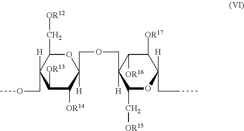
C1([OR13])C([OR14])C([H])(COCC2([H])C(C[OR15])OC([H])(CCC)C([OR17])C2[OR16])OC(C[OR12])C1([H])COC
